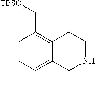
C1=CC=C2C(=C1C[TBSO])CCNC2C
